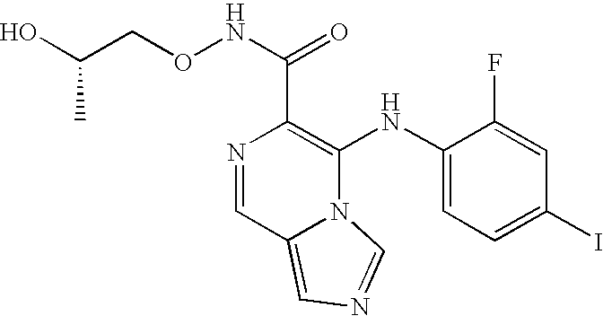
N1=CC2=CN=CN2C(NC2=CC=C(I)C=C2F)=C1C(NOCC(O)C)=O
